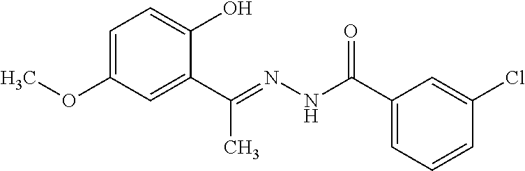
C1=C(OC)C=C(C(C)=NNC(=O)C2=CC=CC(Cl)=C2)C(O)=C1
